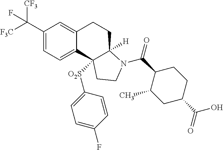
C1(C([F3C])([CF3])F)=CC=C2C(=C1)CCC1([H])N(C(=O)C3C(C)CC(C(O)=O)CC3)CCC21[O2S]C1=CC=C(F)C=C1
